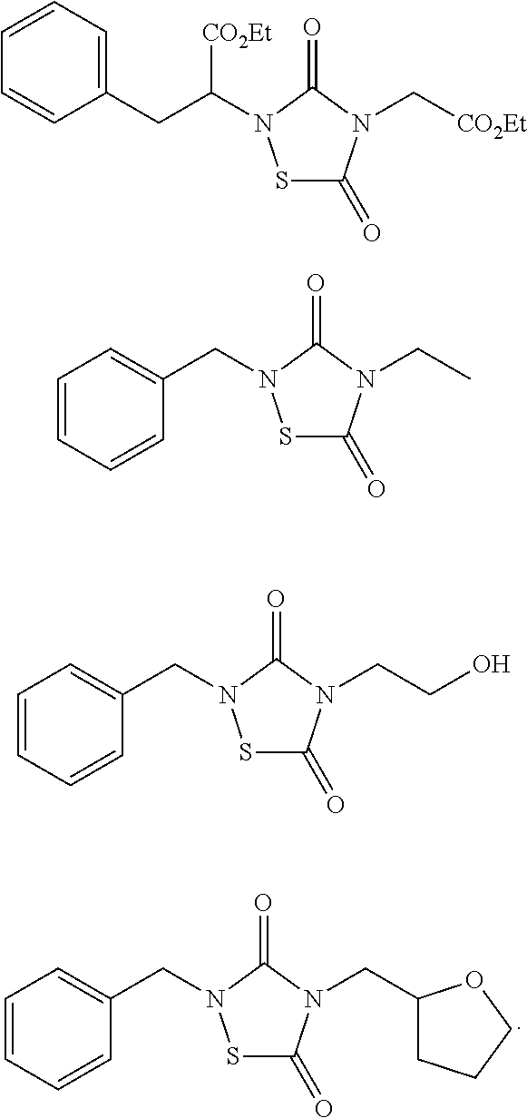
C1=CC=CC(CN2SC(=O)N(CC3CCCO3)C2=O)=C1.C1(CC([CO2Et])N2SC(=O)N(C[CO2Et])C2=O)=CC=CC=C1.C1=CC=CC(CN2SC(=O)N(CC)C2=O)=C1.C1=CC=CC(CN2SC(=O)N(CCO)C2=O)=C1
